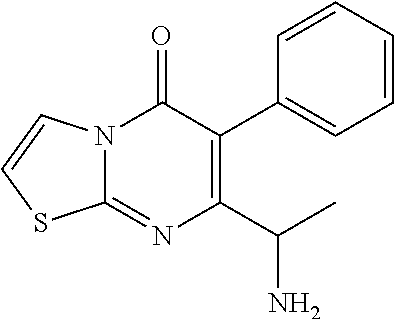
C1=CC=CC(C2=C(C(C)N)N=C3N(C2=O)C=CS3)=C1
